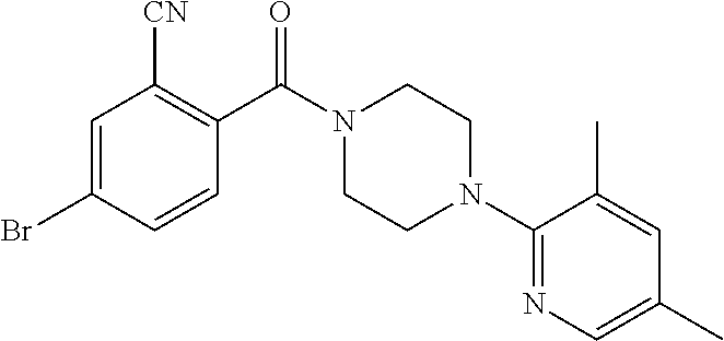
C1=C(Br)C=CC(C(N2CCN(C3=NC=C(C)C=C3C)CC2)=O)=C1[CN]
